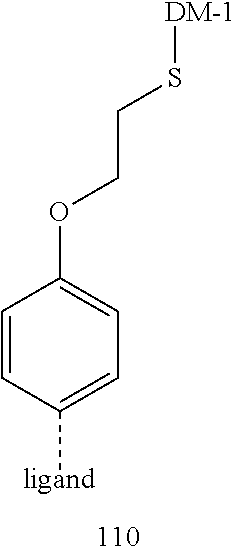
C1=CC([ligand])=CC=C1OCCS[DM-1]
